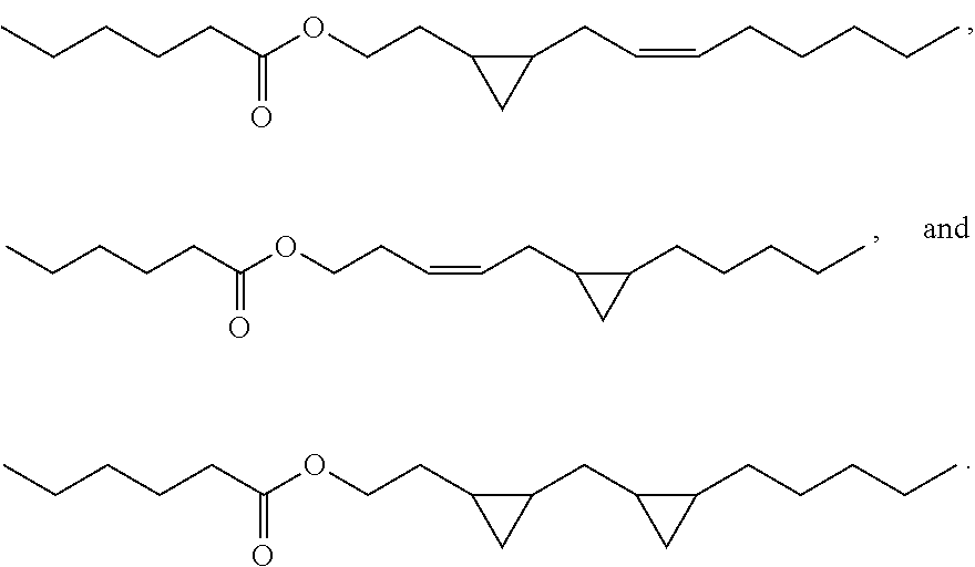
CCCCCC(OCCC1CC1CC=CCCCCC)=O.CCCCCC(OCCC=CCC1CC1CCCCC)=O.CCCCCC(OCCC1CC1CC1C(CCCCC)C1)=O
